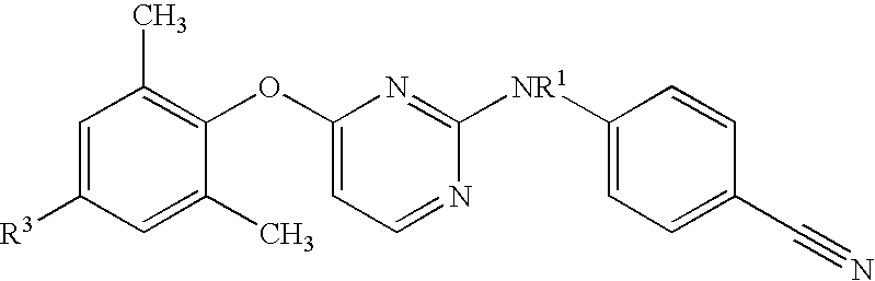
C1=C([R3])C=C(C)C(OC2=CC=NC([NR1]C3=CC=C(C#N)C=C3)=N2)=C1C
